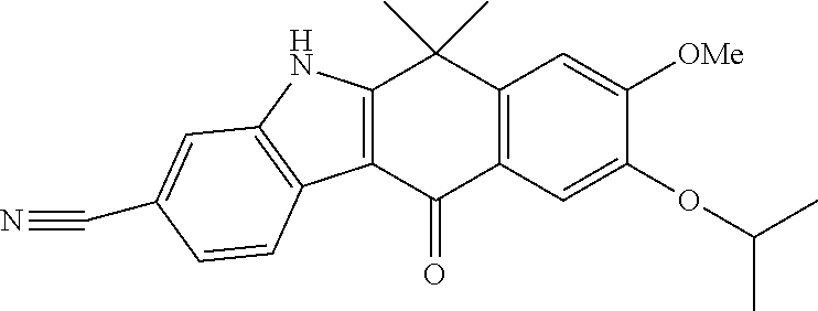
C12=C(C=C(OC(C)C)C([OMe])=C1)C(=O)C1=C(C2(C)C)NC2=C1C=CC(C#N)=C2
